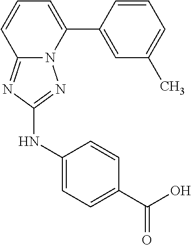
C1=CC(C2=CC=CC3=NC(NC4=CC=C(C(O)=O)C=C4)=NN23)=CC(C)=C1
